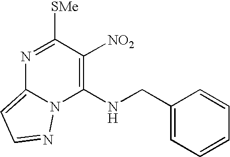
N1=C([SMe])C([NO2])=C(NCC2=CC=CC=C2)N2C1=CC=N2
